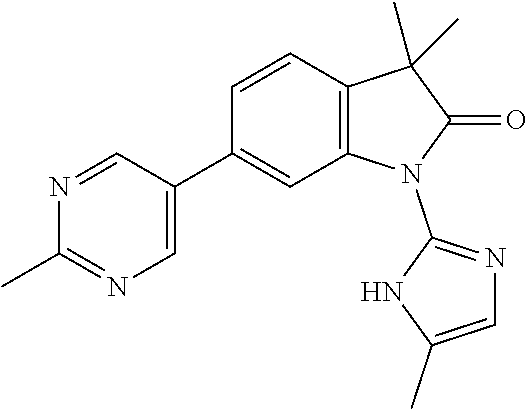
C1(C)=NC=C(C2=CC3=C(C=C2)C(C)(C)C(=O)N3C2=NC=C(C)N2)C=N1
